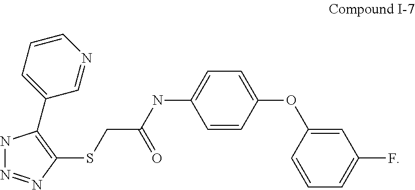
C1=CC(OC2=CC(F)=CC=C2)=CC=C1NC(CSC1=C(C2=CC=CN=C2)NN=N1)=O
